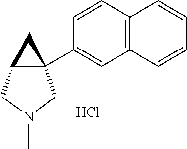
C1=CC2=C(C=C1C13C(C1)CN(C)C3)C=CC=C2.Cl
